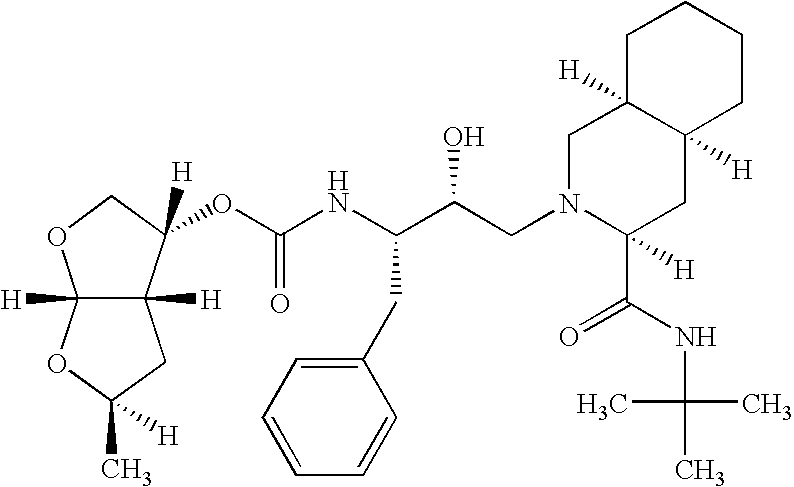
C12([H])C([H])(C(OC(NC(C(CN3C([H])(C(NC(C)(C)C)=O)CC4([H])C([H])(C3)CCCC4)O)CC3=CC=CC=C3)=O)([H])CO1)CC(C)([H])O2
